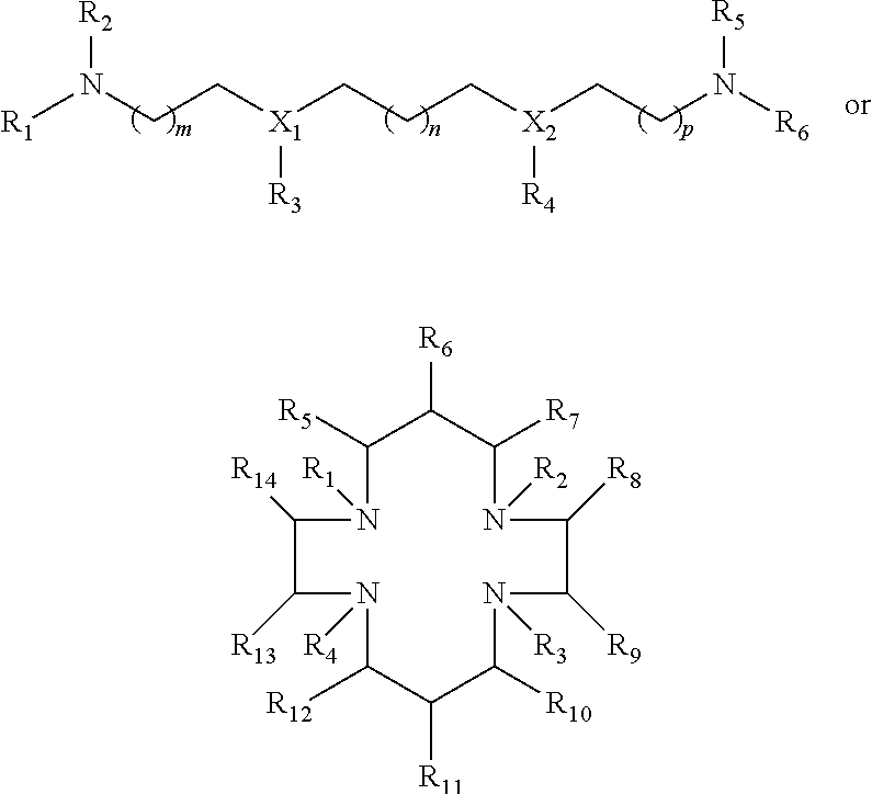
[R1]N(CC[X1](CCC[X2](CCN([R6])[R5])[R4])[R3])[R2].C1([R14])N([R1])C([R5])C([R6])C([R7])N([R2])C([R8])C([R9])N([R3])C([R10])C([R11])C([R12])N([R4])C1[R13]
